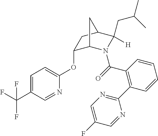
C1(OC2=CC=C(C(F)(F)F)C=N2)C2N(C(=O)C3=C(C4=NC=C(F)C=N4)C=CC=C3)C(CC(C)C)([H])C(C1)C2
